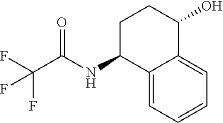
OC1CCC(NC(C(F)(F)F)=O)C2=CC=CC=C12
